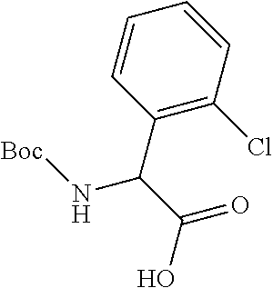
C1=CC(C(C(=O)O)N[Boc])=C(Cl)C=C1
